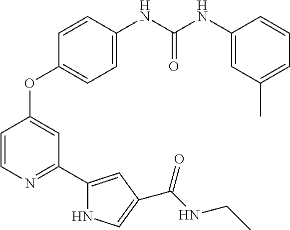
C1=CC(NC(=O)NC2=CC(C)=CC=C2)=CC=C1OC1=CC(C2=CC(C(NCC)=O)=CN2)=NC=C1
